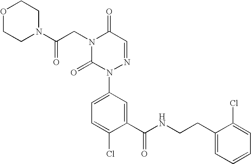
C1(C(NCCC2=CC=CC=C2Cl)=O)=CC(N2N=CC(=O)N(CC(N3CCOCC3)=O)C2=O)=CC=C1Cl
